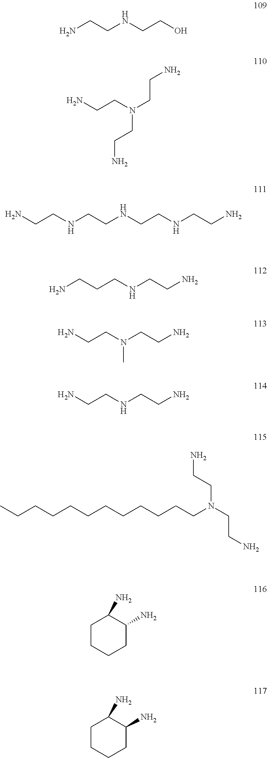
NCCNCCO.NCCN(CCN)CCN.NCCNCCNCCNCCN.NCCCNCCN.NCCN(CCN)C.NCCNCCN.CCCCCCCCCCCCN(CCN)CCN.C1CCCC(N)C1N.C1CCCC(N)C1N
